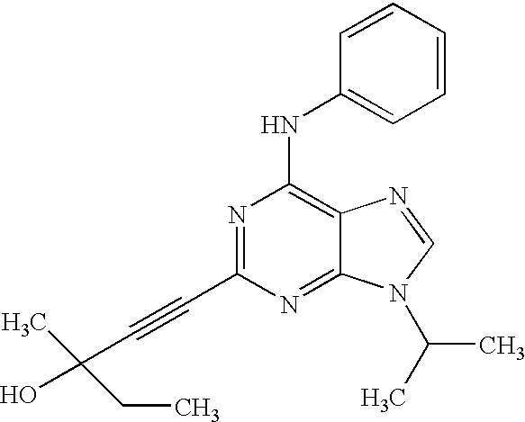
N1=C(C#CC(C)(O)CC)N=C2C(=C1NC1=CC=CC=C1)N=CN2C(C)C
